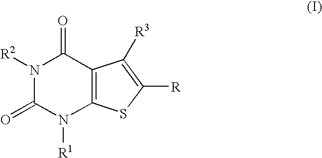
N1([R2])C(=O)N([R1])C2=C(C1=O)C([R3])=C([R])S2
